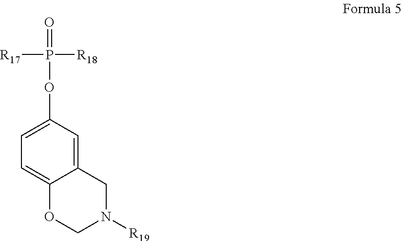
C1=C2C(=CC(OP(=O)([R17])[R18])=C1)CN([R19])CO2
